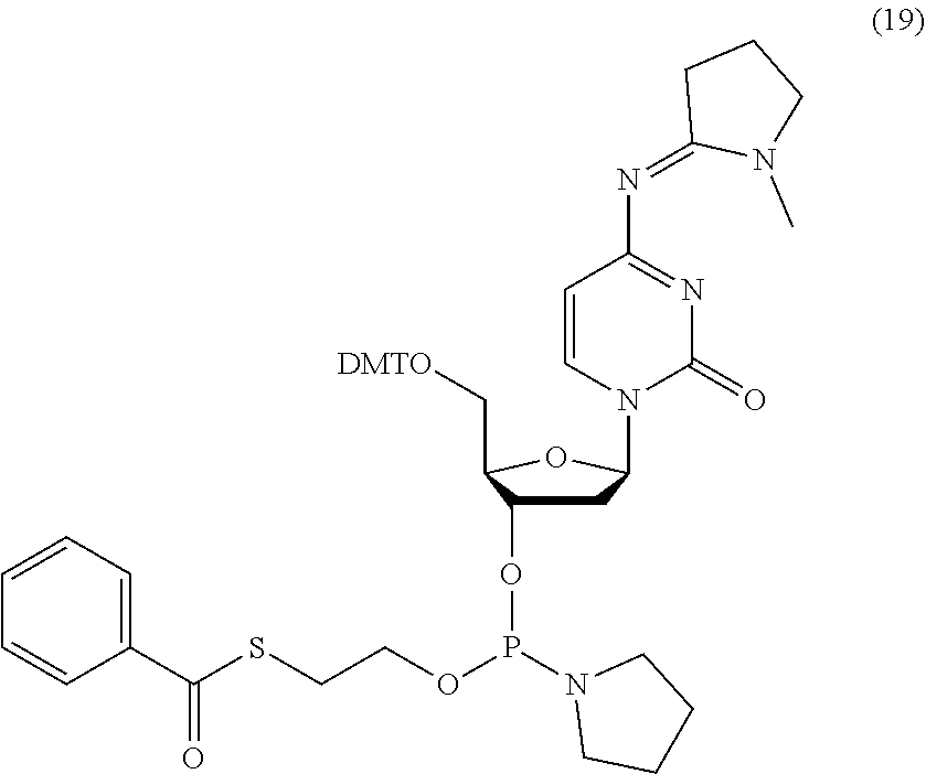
C1(C(SCCOP(OC2CC(N3C(=O)N=C(N=C4CCCN4C)C=C3)OC2C[DMTO])N2CCCC2)=O)=CC=CC=C1
